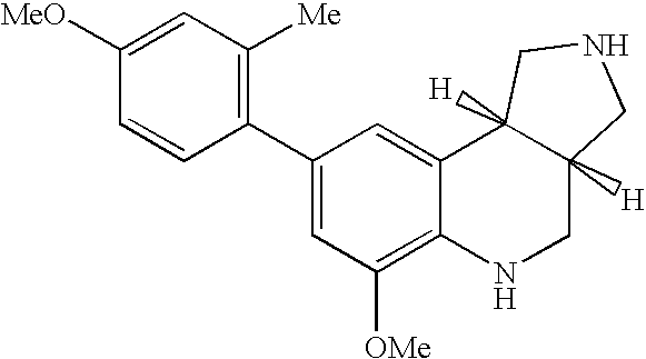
C1(C2=C([Me])C=C([MeO])C=C2)=CC([OMe])=C2C(=C1)C1([H])C([H])(CN2)CNC1
